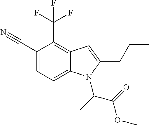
C1(C#N)=CC=C2C(=C1C(F)(F)F)C=C(CCC)N2C(C(OC)=O)C
